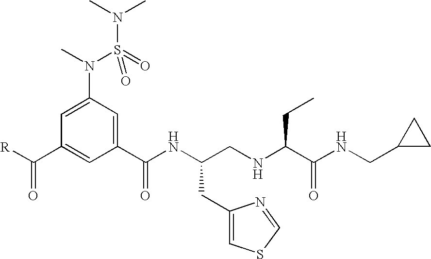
[R]C(C1=CC(C(NC(CNC(C(NCC2CC2)=O)CC)CC2=CSC=N2)=O)=CC(N(S(N(C)C)(=O)=O)C)=C1)=O
